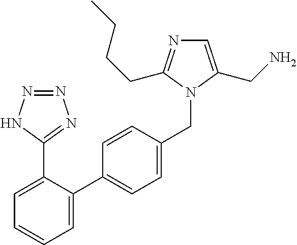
N1=NNC(C2=CC=CC=C2C2=CC=C(CN3C(CCCC)=NC=C3CN)C=C2)=N1
